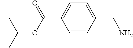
C1=CC(CN)=CC=C1C(OC(C)(C)C)=O
